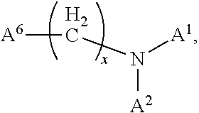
[A6]CN([A1])[A2]
